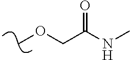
COCC(NC)=O
